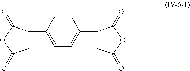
C1=C(C2CC(=O)OC2=O)C=CC(C2CC(=O)OC2=O)=C1
